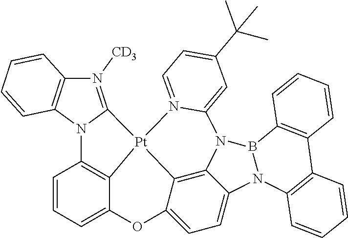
C1=CC=C2C3=C1N1C(=N([CD3])C4=C1C=CC=C4)[Pt]31C3=C4C(=CC=C3O2)N2B(N4C3=CC(C(C)(C)C)=CC=N13)C1=C(C3=C2C=CC=C3)C=CC=C1
